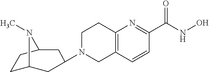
C12=C(N=C(C(NO)=O)C=C1)CCN(C1CC3CCC(N3C)C1)C2
